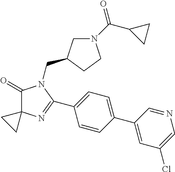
C1(=O)C2(N=C(C3=CC=C(C4=CC(Cl)=CN=C4)C=C3)N1CC1CN(C(C3CC3)=O)CC1)CC2
